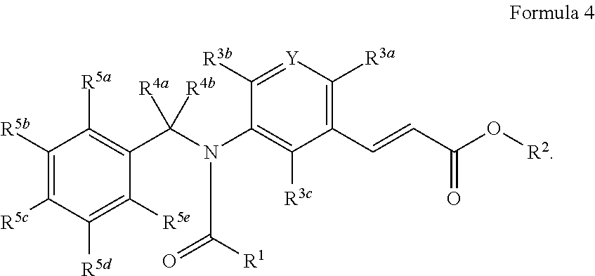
C1([R3b])=[Y]C([R3a])=C(C=CC(O[R2])=O)C([R3c])=C1N(C(=O)[R1])C(C1=C([R5a])C([R5b])=C([R5c])C([R5d])=C1[R5e])([R4a])[R4b]
